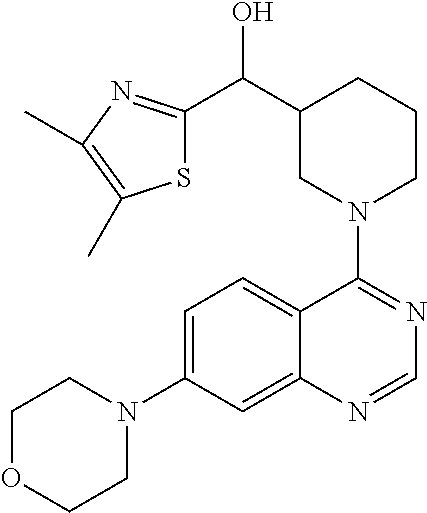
C1OCCN(C2=CC=C3C(=C2)N=CN=C3N2CCCC(C(C3=NC(C)=C(C)S3)O)C2)C1
